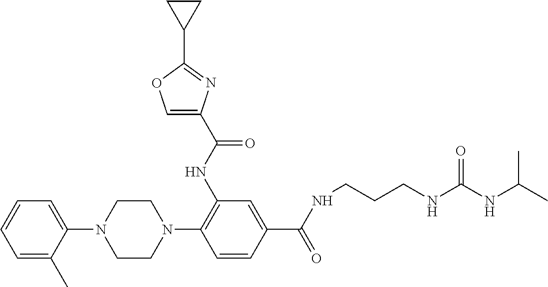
C1(N2CCN(C3=C(NC(C4=COC(C5CC5)=N4)=O)C=C(C(NCCCNC(NC(C)C)=O)=O)C=C3)CC2)=CC=CC=C1C
